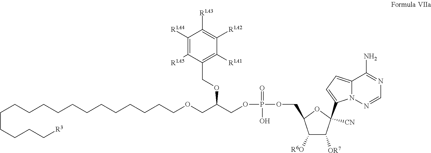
C1=C(C2([CN])C([OR7])C([R6O])C(COP(OCC(OCC3=C([R1A1])C([R1A2])=C([R1A3])C([R1A4])=C3[R1A5])COCCCCCCCCCCCCCCCCC[R3])(O)=O)O2)N2C(=C1)C(N)=NC=N2
